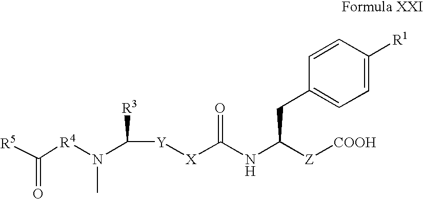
[R3]C(N(C)[R4]C([R5])=O)[Y][X]C(NC([Z][COOH])CC1=CC=C([R1])C=C1)=O
